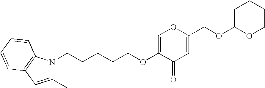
C1=C(OCCCCCN2C(C)=CC3=C2C=CC=C3)C(=O)C=C(COC2CCCCO2)O1
